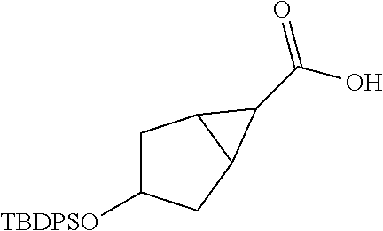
C1C([TBDPSO])CC2C1C2C(O)=O
